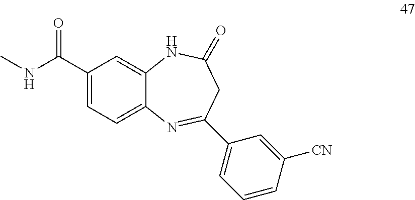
C1(C(NC)=O)=CC=C2C(=C1)NC(=O)CC(C1=CC=CC([CN])=C1)=N2
